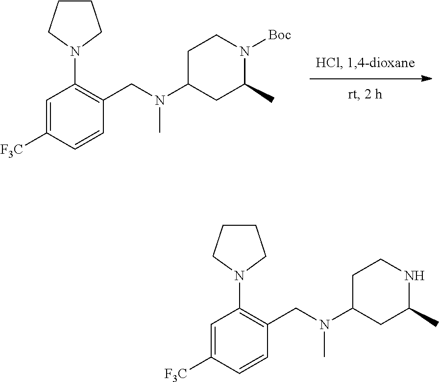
C1(CN(C2CCN([Boc])C(C)C2)C)=C(N2CCCC2)C=C([F3C])C=C1.C1(CN(C2CCNC(C)C2)C)=C(N2CCCC2)C=C([F3C])C=C1
